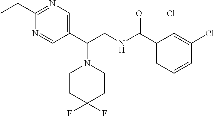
C1(C(CNC(C2=CC=CC(Cl)=C2Cl)=O)N2CCC(F)(F)CC2)=CN=C(CC)N=C1
